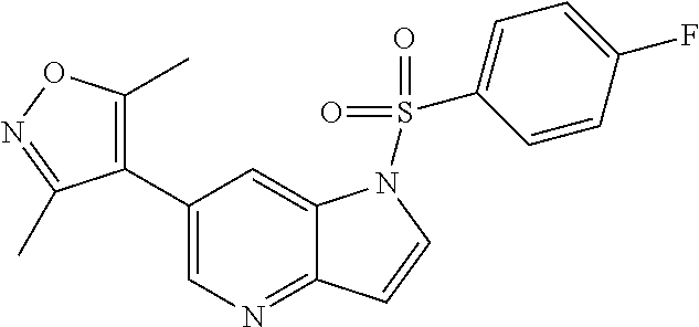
C1(C2=C(C)ON=C2C)=CN=C2C(=C1)N(S(=O)(C1=CC=C(F)C=C1)=O)C=C2
